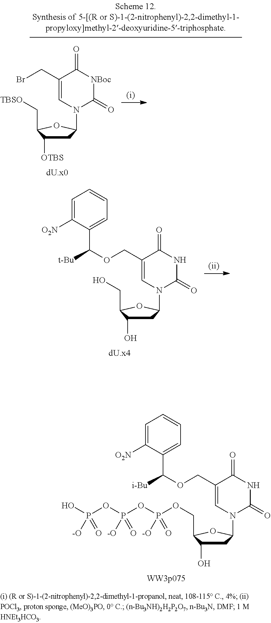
C1(=O)NC(=O)C(COC([t-Bu])C2=CC=CC=C2[O2N])=CN1C1CC(O)C(CO)O1.C1(=O)NC(=O)C(COC([i-Bu])C2=CC=CC=C2[O2N])=CN1C1CC(O)C(COP(OP(OP(O)([-O])=O)([-O])=O)([-O])=O)O1.C1(=O)[NBoc]C(=O)C(CBr)=CN1C1CC([OTBS])C(C[TBSO])O1
